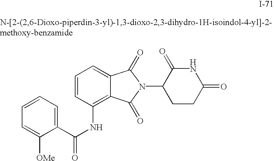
C1(C(NC2=C3C(=CC=C2)C(=O)N(C2CCC(=O)NC2=O)C3=O)=O)=CC=CC=C1[OMe]
